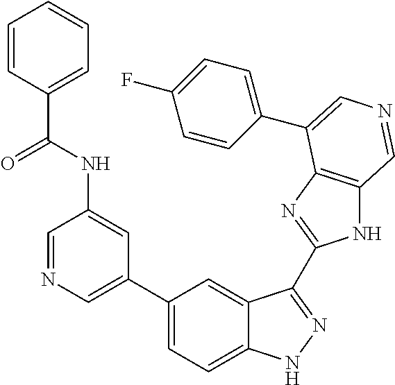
C1(C2=CN=CC(NC(C3=CC=CC=C3)=O)=C2)=CC=C2C(=C1)C(C1=NC3=C(N1)C=NC=C3C1=CC=C(F)C=C1)=NN2
